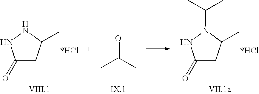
C1(=O)CC(C)NN1.C1(=O)CC(C)N(C(C)C)N1.CC(C)=O
